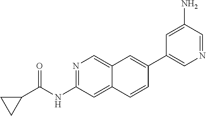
N1=C(NC(C2CC2)=O)C=C2C(=C1)C=C(C1=CN=CC(N)=C1)C=C2
